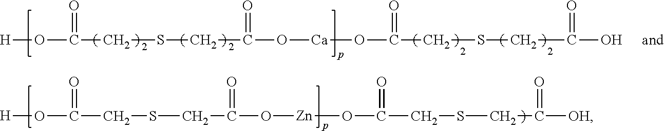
[H]OC(CSCC(O[Ca]OC(CSCC(O)=O)=O)=O)=O.[H]OC(CSCC(O[Zn]OC(CSCC([OH])=O)=O)=O)=O
